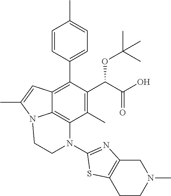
C1(C)=C(C(C(O)=O)OC(C)(C)C)C(C2=CC=C(C)C=C2)=C2C3=C1N(C1=NC4=C(CCN(C)C4)S1)CCN3C(C)=C2
